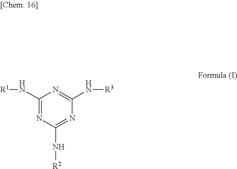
C1(N[R1])=NC(N[R2])=NC(N[R3])=N1
